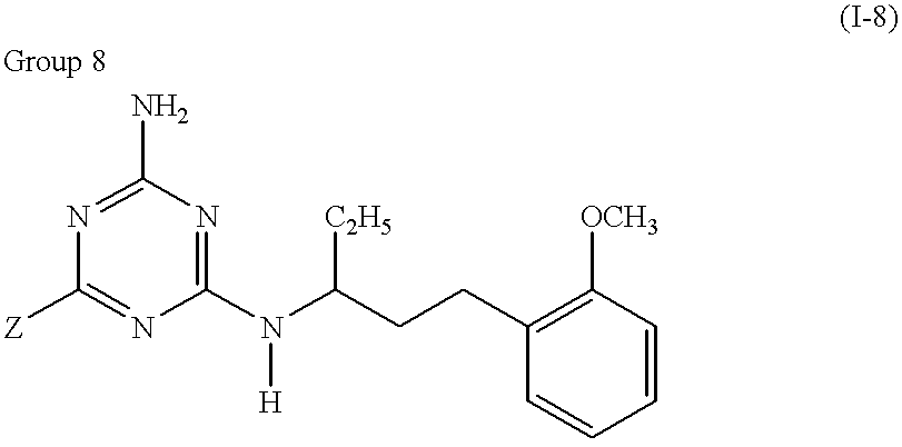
C1(N(C(CCC2=C([OCH3])C=CC=C2)[C2H5])[H])=NC(N)=NC([Z])=N1
